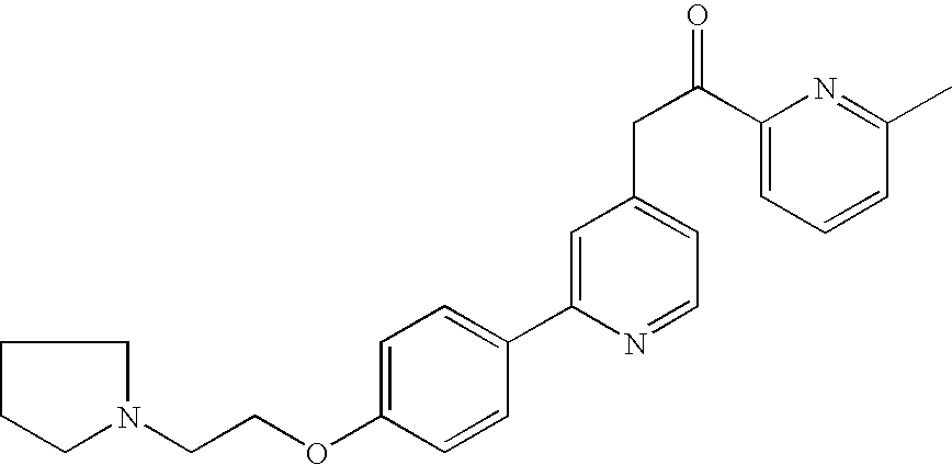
O(CCN1CCCC1)C1=CC=C(C2=CC(CC(=O)C3=CC=CC(C)=N3)=CC=N2)C=C1
